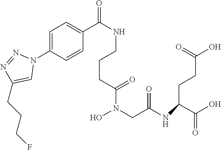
C1=C(N2N=NC(CCCF)=C2)C=CC(C(=O)NCCCC(N(O)CC(NC(C(=O)O)CCC(O)=O)=O)=O)=C1
